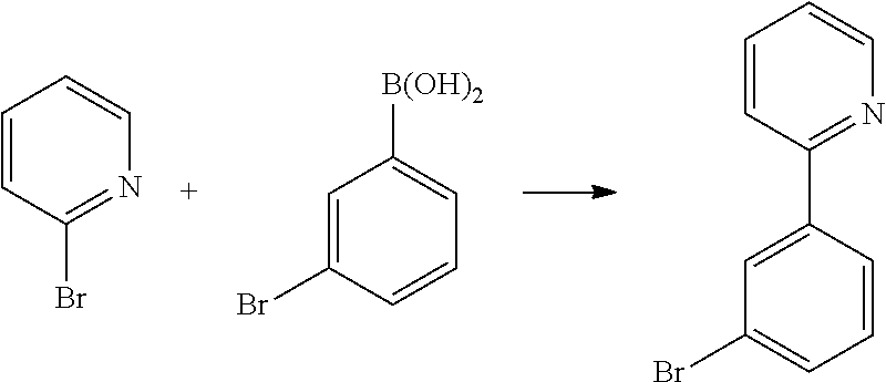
C1=CC(Br)=NC=C1.C1=C(Br)C=CC=C1[B(OH)2].C1(Br)=CC=CC(C2=NC=CC=C2)=C1
